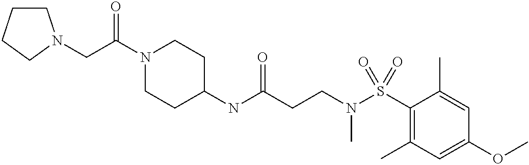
C1(NC(CCN(S(C2=C(C)C=C(OC)C=C2C)(=O)=O)C)=O)CCN(C(CN2CCCC2)=O)CC1
